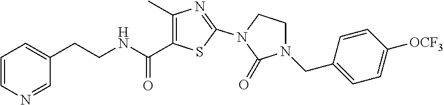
C1(C)=C(C(NCCC2=CC=CN=C2)=O)SC(N2C(=O)N(CC3=CC=C([OCF3])C=C3)CC2)=N1
